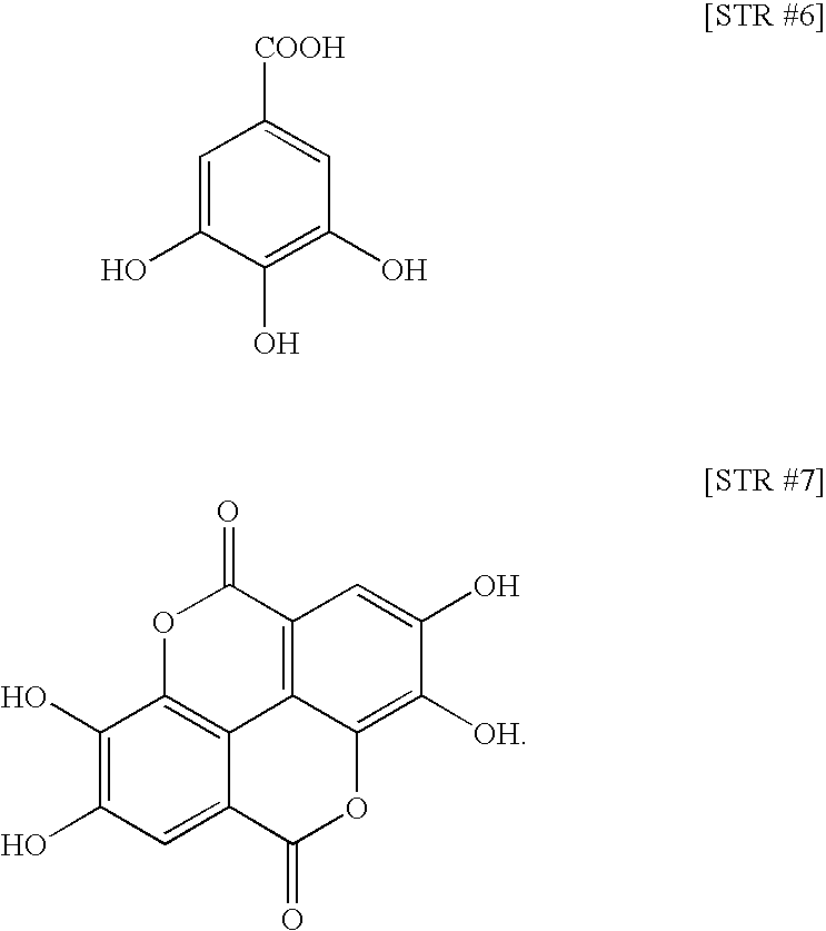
C1=C(O)C(O)=C(O)C=C1[COOH].C1(O)=C(O)C=C2C3=C1OC(=O)C1=C3C(=C([OH])C(O)=C1)OC2=O
